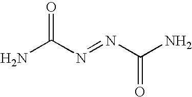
O=C(N=NC(N)=O)N
